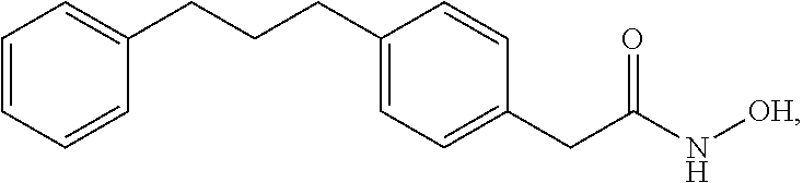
C1(CCCC2=CC=C(CC(N[OH])=O)C=C2)=CC=CC=C1
